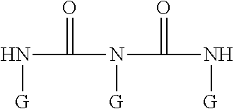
N(C(=O)N(C(=O)N[G])[G])[G]
